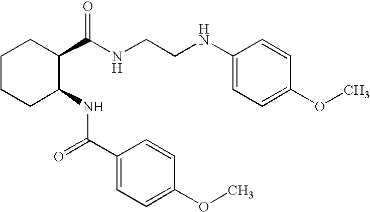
C1CCC(NC(C2=CC=C(OC)C=C2)=O)C(C(NCCNC2=CC=C(OC)C=C2)=O)C1
